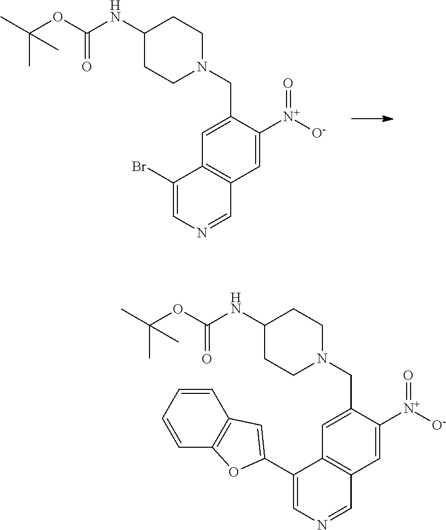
C1(Br)=CN=CC2=C1C=C(CN1CCC(NC(OC(C)(C)C)=O)CC1)C([N+]([O-])=O)=C2.C1(C2=CC3=C(C=CC=C3)O2)=CN=CC2=C1C=C(CN1CCC(NC(OC(C)(C)C)=O)CC1)C([N+]([O-])=O)=C2
